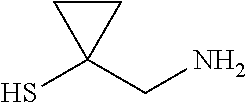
SC1(CN)CC1
